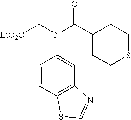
[EtO2C]CN(C(C1CCSCC1)=O)C1=CC2=C(C=C1)SC=N2
